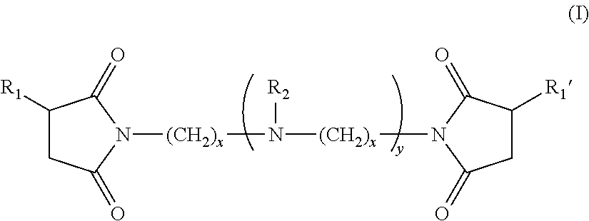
C1([R1])CC(=O)N([(CH2)x]N([(CH2)x]N2C(=O)CC([R1])C2=O)[R2])C1=O
